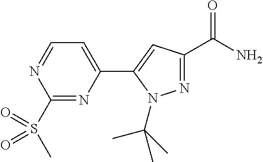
N1=C(C(N)=O)C=C(C2=CC=NC(S(C)(=O)=O)=N2)N1C(C)(C)C
